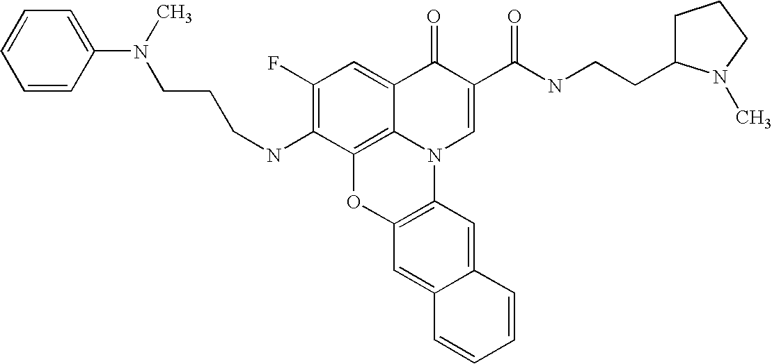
C1(F)=C(NCCCN(C)C2=CC=CC=C2)C2=C3C(=C1)C(=O)C(C(=O)NCCC1CCCN1C)=CN3C1=C(O2)C=C2C(=C1)C=CC=C2
